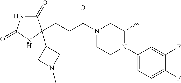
C1(=O)NC(=O)NC1(CCC(N1CCN(C2=CC=C(F)C(F)=C2)C(C)C1)=O)C1CN(C)C1
